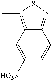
C12=C(C)SN=C1C=CC([HO3S])=C2
